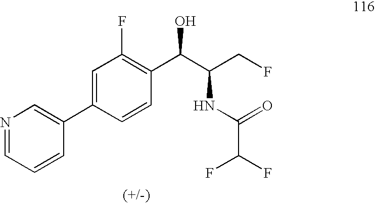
C1=C(C2=CN=CC=C2)C=CC(C(C(CF)NC(=O)C(F)F)O)=C1F
